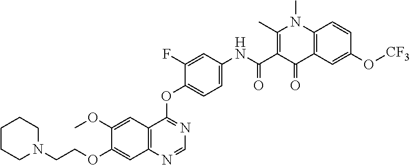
C1=NC2=C(C=C(OC)C(OCCN3CCCCC3)=C2)C(OC2=CC=C(NC(C3=C(C)N(C)C4=C(C3=O)C=C(O[CF3])C=C4)=O)C=C2F)=N1
